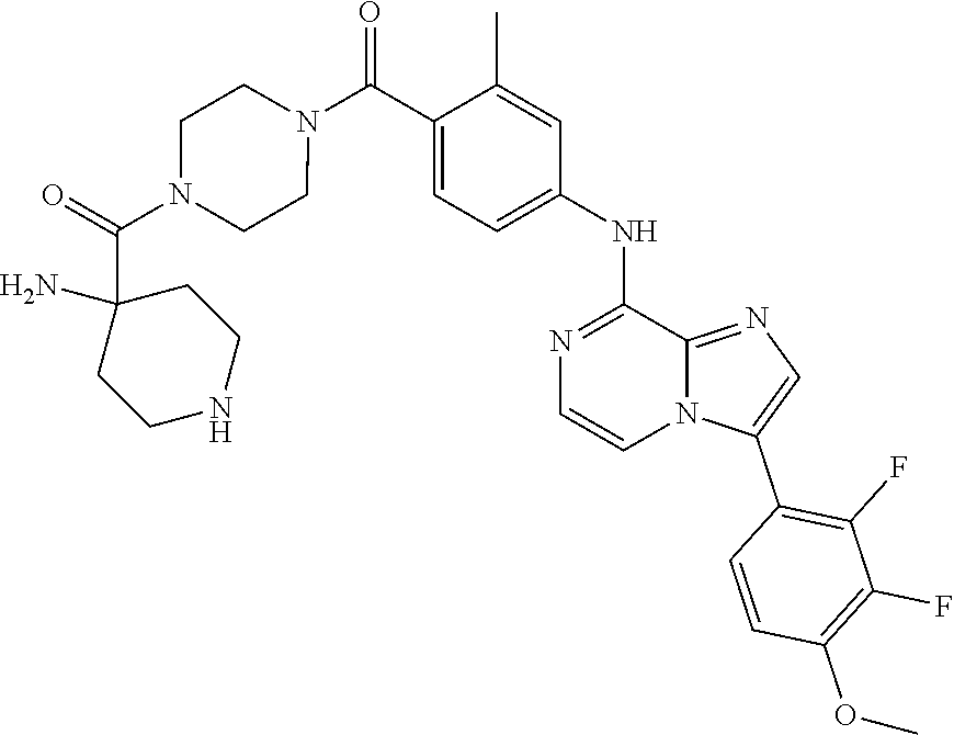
C1(C(N2CCN(C(=O)C3(N)CCNCC3)CC2)=O)=CC=C(NC2=NC=CN3C2=NC=C3C2=C(F)C(F)=C(OC)C=C2)C=C1C
